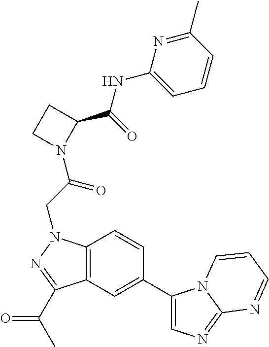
N1(C(CN2C3=C(C(C(C)=O)=N2)C=C(C2=CN=C4N2C=CC=N4)C=C3)=O)C(C(NC2=CC=CC(C)=N2)=O)CC1
